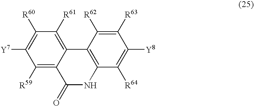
C1([R59])=C2C(=C([R61])C([R60])=C1[Y7])C1=C(C([R64])=C([Y8])C([R63])=C1[R62])NC2=O
